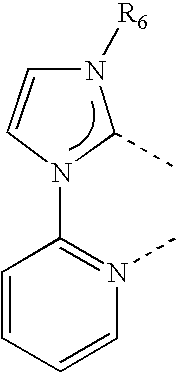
C1=CN(C2=N(C)C=CC=C2)C(C)N1[R6]
